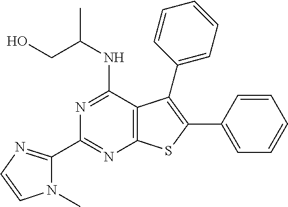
N1=C(NC(CO)C)C2=C(N=C1C1=NC=CN1C)SC(C1=CC=CC=C1)=C2C1=CC=CC=C1
